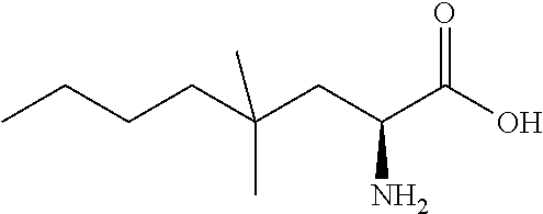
OC(C(CC(CCCC)(C)C)N)=O
